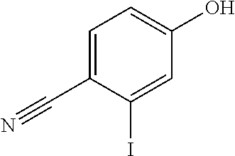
C1=C(C#N)C(I)=CC(O)=C1
